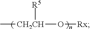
C[CH2CH](O[Rx])[R5]
